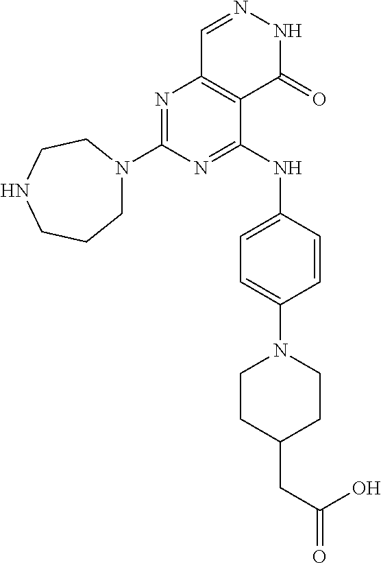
N1=C(N2CCCNCC2)N=C(NC2=CC=C(N3CCC(CC(=O)O)CC3)C=C2)C2=C1C=NNC2=O
